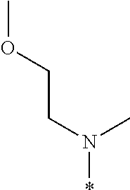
N(C)(CCOC)*
